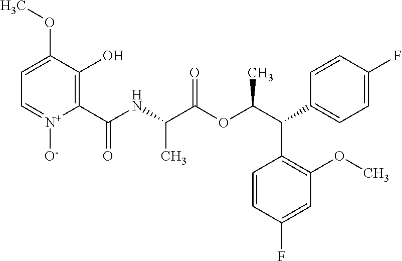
C1=C(OC)C(O)=C(C(NC(C(OC(C(C2=CC=C(F)C=C2)C2=C(OC)C=C(F)C=C2)C)=O)C)=O)[N+]([O-])=C1
